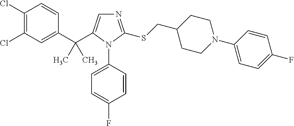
C1(C(C)(C)C2=CN=C(SCC3CCN(C4=CC=C(F)C=C4)CC3)N2C2=CC=C(F)C=C2)=CC(Cl)=C(Cl)C=C1
